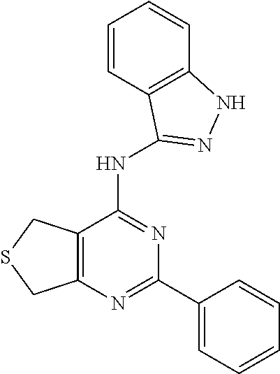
C12=C(C(NC3=NNC4=C3C=CC=C4)=NC(C3=CC=CC=C3)=N1)CSC2
